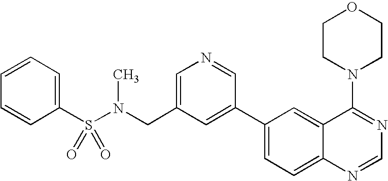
C1=CC=C(S(N(CC2=CN=CC(C3=CC=C4C(=C3)C(N3CCOCC3)=NC=N4)=C2)C)(=O)=O)C=C1
